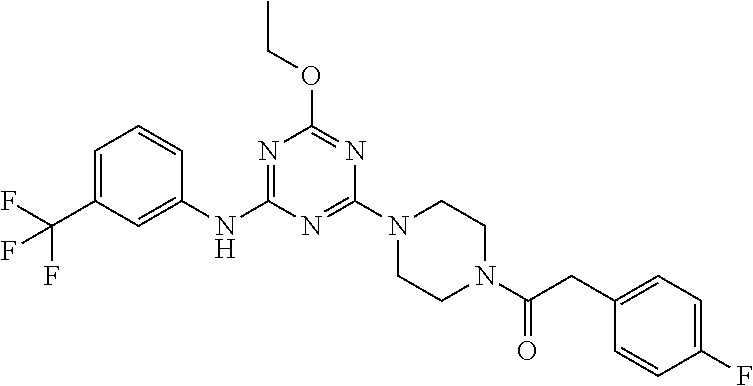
C1=C(C(F)(F)F)C=C(NC2=NC(OCC)=NC(N3CCN(C(=O)CC4=CC=C(F)C=C4)CC3)=N2)C=C1
